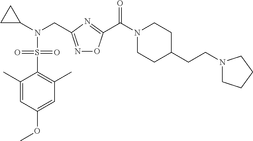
C1=C(OC)C=C(C)C(S(N(C2CC2)CC2=NOC(C(N3CCC(CCN4CCCC4)CC3)=O)=N2)(=O)=O)=C1C
